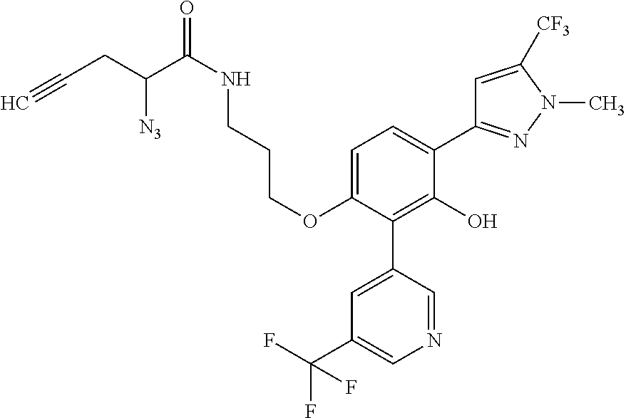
C1(OCCCNC(=O)C(CC#C)[N3])=CC=C(C2=NN(C)C([CF3])=C2)C(O)=C1C1=CC(C(F)(F)F)=CN=C1
